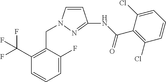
C1=CN(CC2=C(C(F)(F)F)C=CC=C2F)N=C1NC(C1=C(Cl)C=CC=C1Cl)=O
